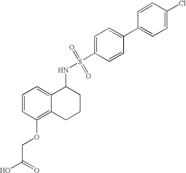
C1=CC(Cl)=CC=C1C1=CC=C(S(=O)(=O)NC2C3=CC=CC(OCC(O)=O)=C3CCC2)C=C1
